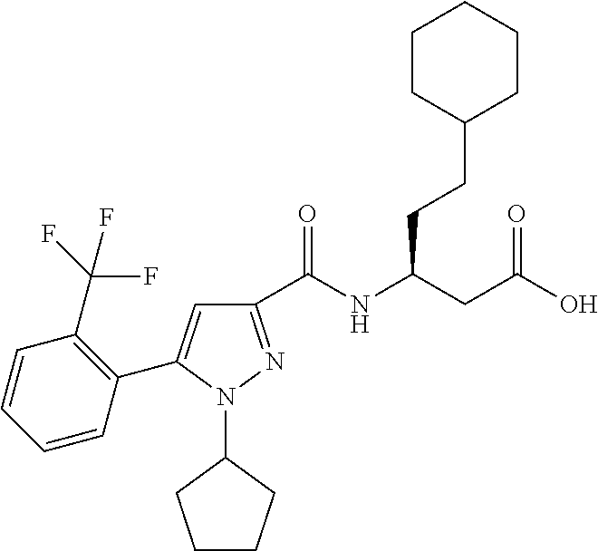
C1(C(NC(CC(=O)O)CCC2CCCCC2)=O)=NN(C2CCCC2)C(C2=C(C(F)(F)F)C=CC=C2)=C1
